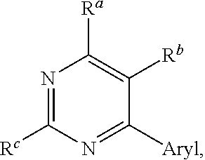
N1=C([Rc])N=C([Aryl])C([Rb])=C1[Ra]
